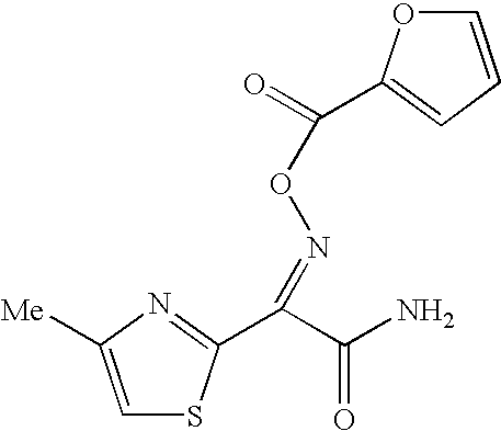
C1=C([Me])N=C(C(C(N)=O)=NOC(C2=CC=CO2)=O)S1
